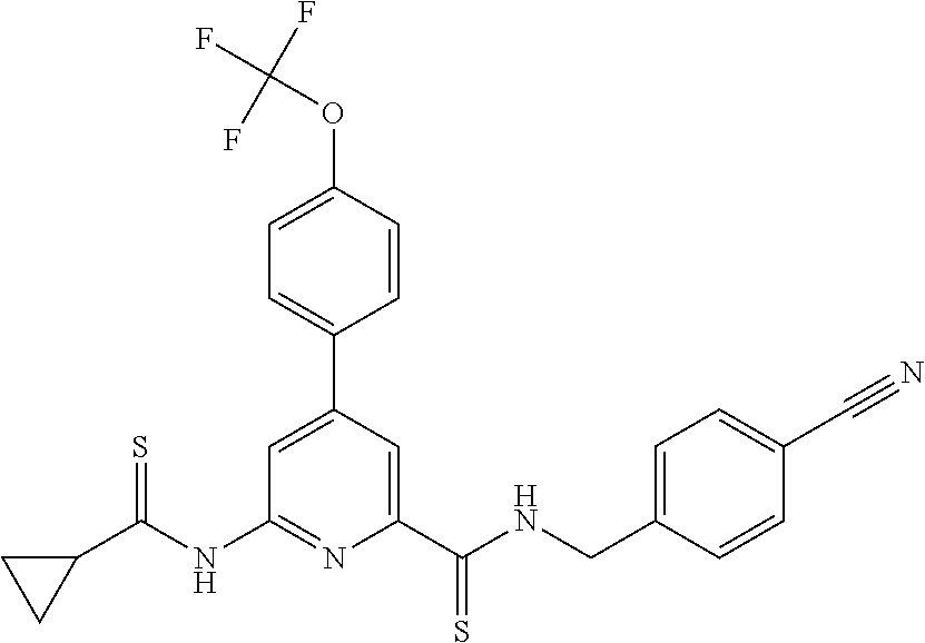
C1=C(C2=CC=C(OC(F)(F)F)C=C2)C=C(C(NCC2=CC=C(C#N)C=C2)=S)N=C1NC(C1CC1)=S
